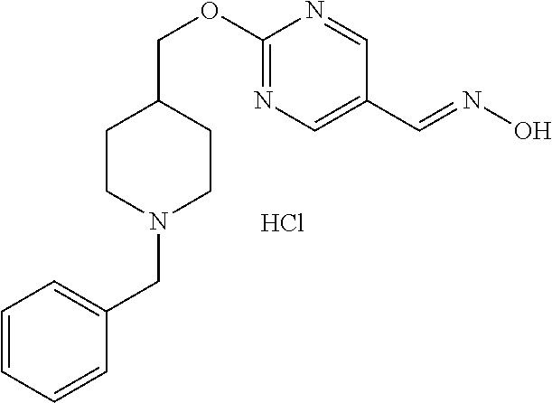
C1=CC=CC(CN2CCC(COC3=NC=C(C=NO)C=N3)CC2)=C1.Cl
